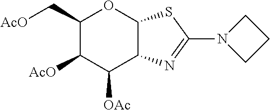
C1(C[AcO])C([AcO])C([OAc])C2C(O1)SC(N1CCC1)=N2
